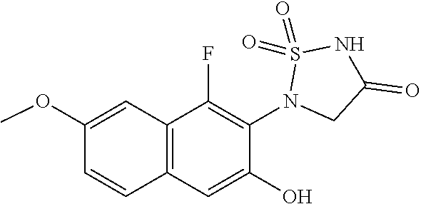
C12=C(C=C(O)C(N3CC(=O)NS3(=O)=O)=C1F)C=CC(OC)=C2
